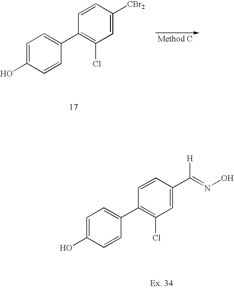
C1=CC(O)=CC=C1C1=C(Cl)C=C([CBr2])C=C1.C1=CC(O)=CC=C1C1=C(Cl)C=C(C(=NO)[H])C=C1
